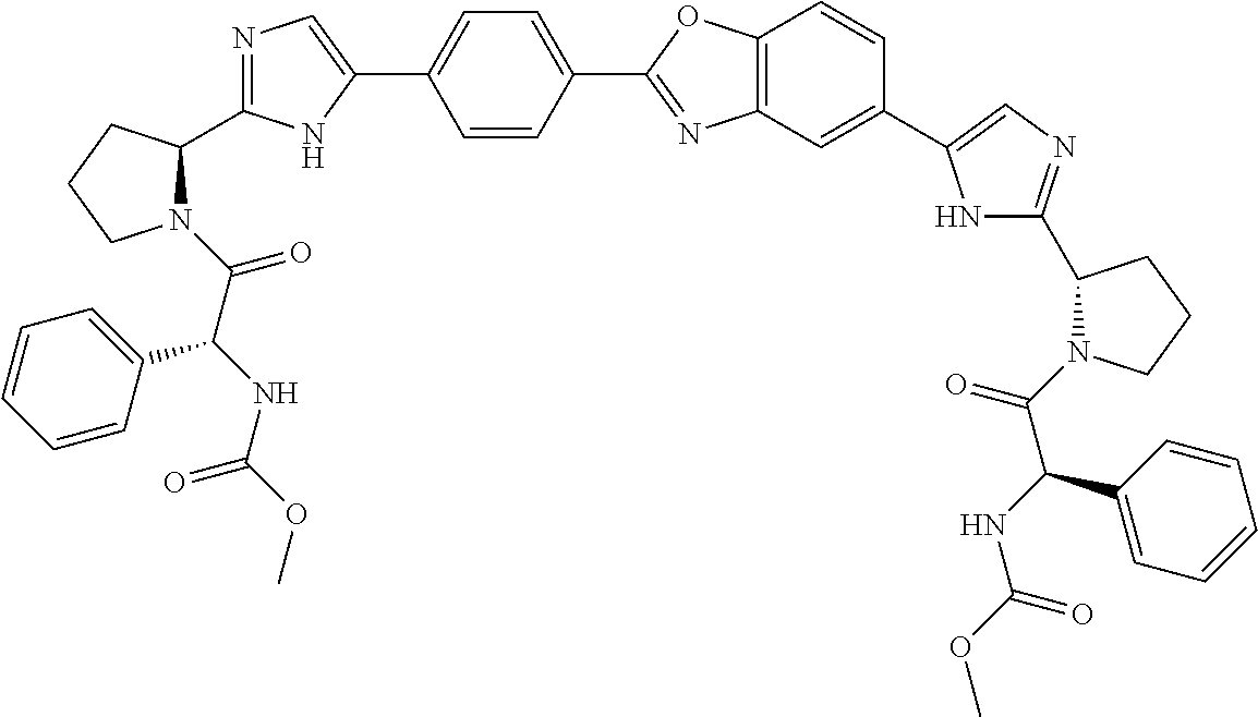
C(=O)(C(NC(OC)=O)C1=CC=CC=C1)N1C(C2=NC=C(C3=CC=C(C4=NC5=C(O4)C=CC(C4=CN=C(C6N(C(C(C7=CC=CC=C7)NC(=O)OC)=O)CCC6)N4)=C5)C=C3)N2)CCC1
